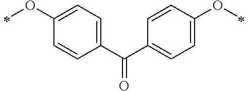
C1(OC)=CC=C(C(C2=CC=C(OC)C=C2)=O)C=C1
